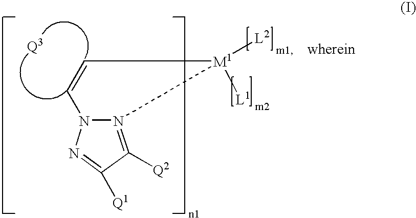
N12=C([Q2])C([Q1])=NN1C=C[M1]2([L1])[L2]
